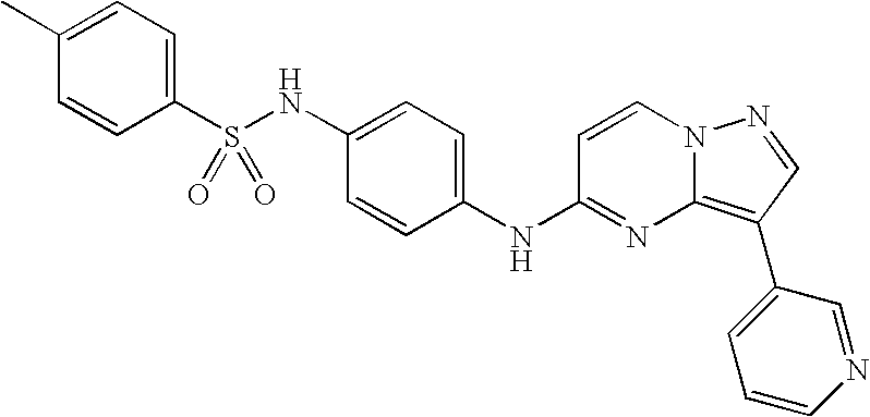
C1(C)=CC=C(S(NC2=CC=C(NC3=NC4=C(C5=CC=CN=C5)C=NN4C=C3)C=C2)(=O)=O)C=C1
